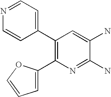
C1(C2=C(C3=CC=NC=C3)C=C(N)C(N)=N2)=CC=CO1
